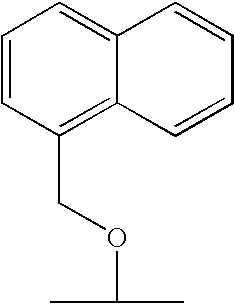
CC(C)OCC1=C2C(=CC=C1)C=CC=C2
